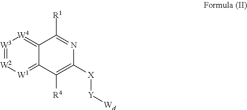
C12=[W4][W3]=[W2][W1]=C1C([R4])=C([X][Y][Wd])N=C2[R1]
